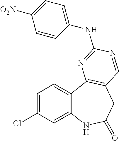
C12=CC(Cl)=CC=C1C1=C(CC(=O)N2)C=NC(NC2=CC=C([O2N])C=C2)=N1
